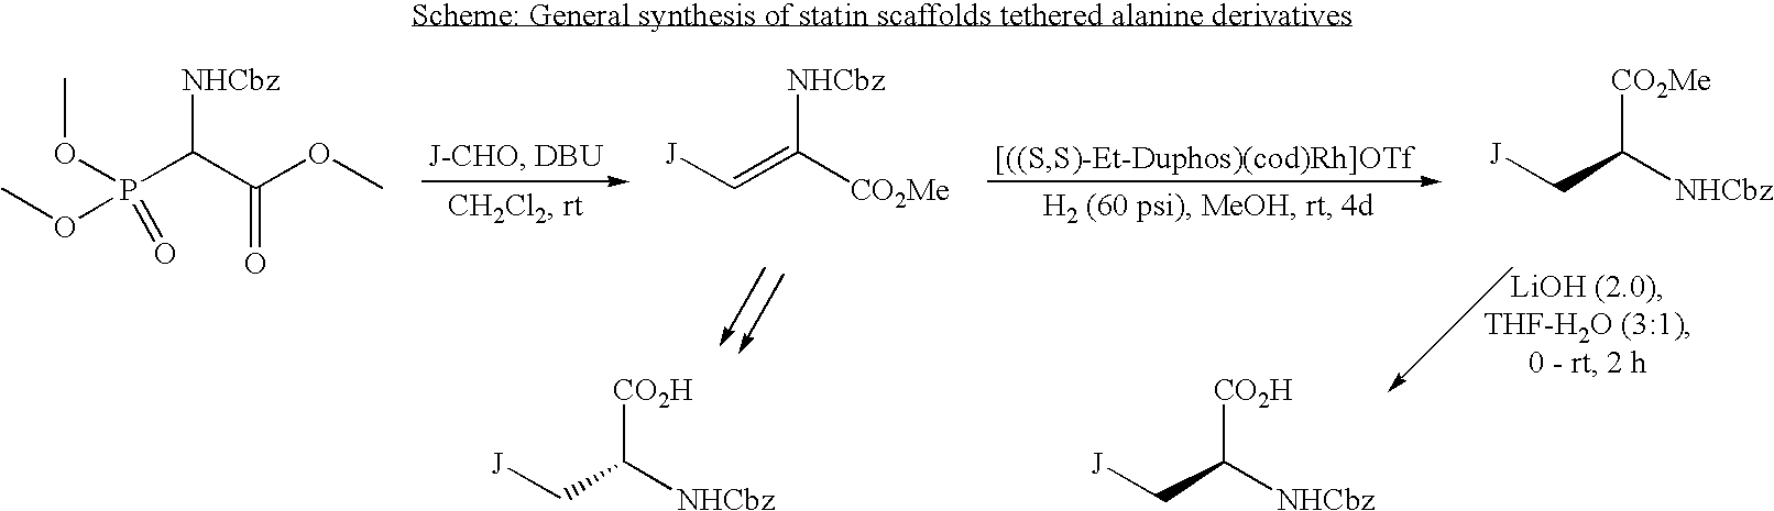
O(P(C(C(OC)=O)[NHCbz])(OC)=O)C.[J]C=C([CO2Me])[NHCbz].[J]CC([NHCbz])[CO2Me].[J]CC([NHCbz])[CO2H].[J]CC([NHCbz])[CO2H]
